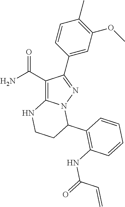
C1(C(N)=O)=C2N(N=C1C1=CC(OC)=C(C)C=C1)C(C1=C(NC(=O)C=C)C=CC=C1)CCN2
